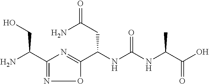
C(NC(NC(C(O)=O)C)=O)(C1=NC(C(N)CO)=NO1)CC(=O)N
